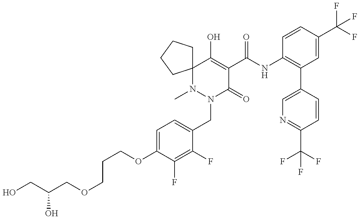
C(COC1=CC=C(CN2C(=O)C(C(NC3=C(C4=CN=C(C(F)(F)F)C=C4)C=C(C(F)(F)F)C=C3)=O)=C(O)C3(N2C)CCCC3)C(F)=C1F)COCC(CO)O
